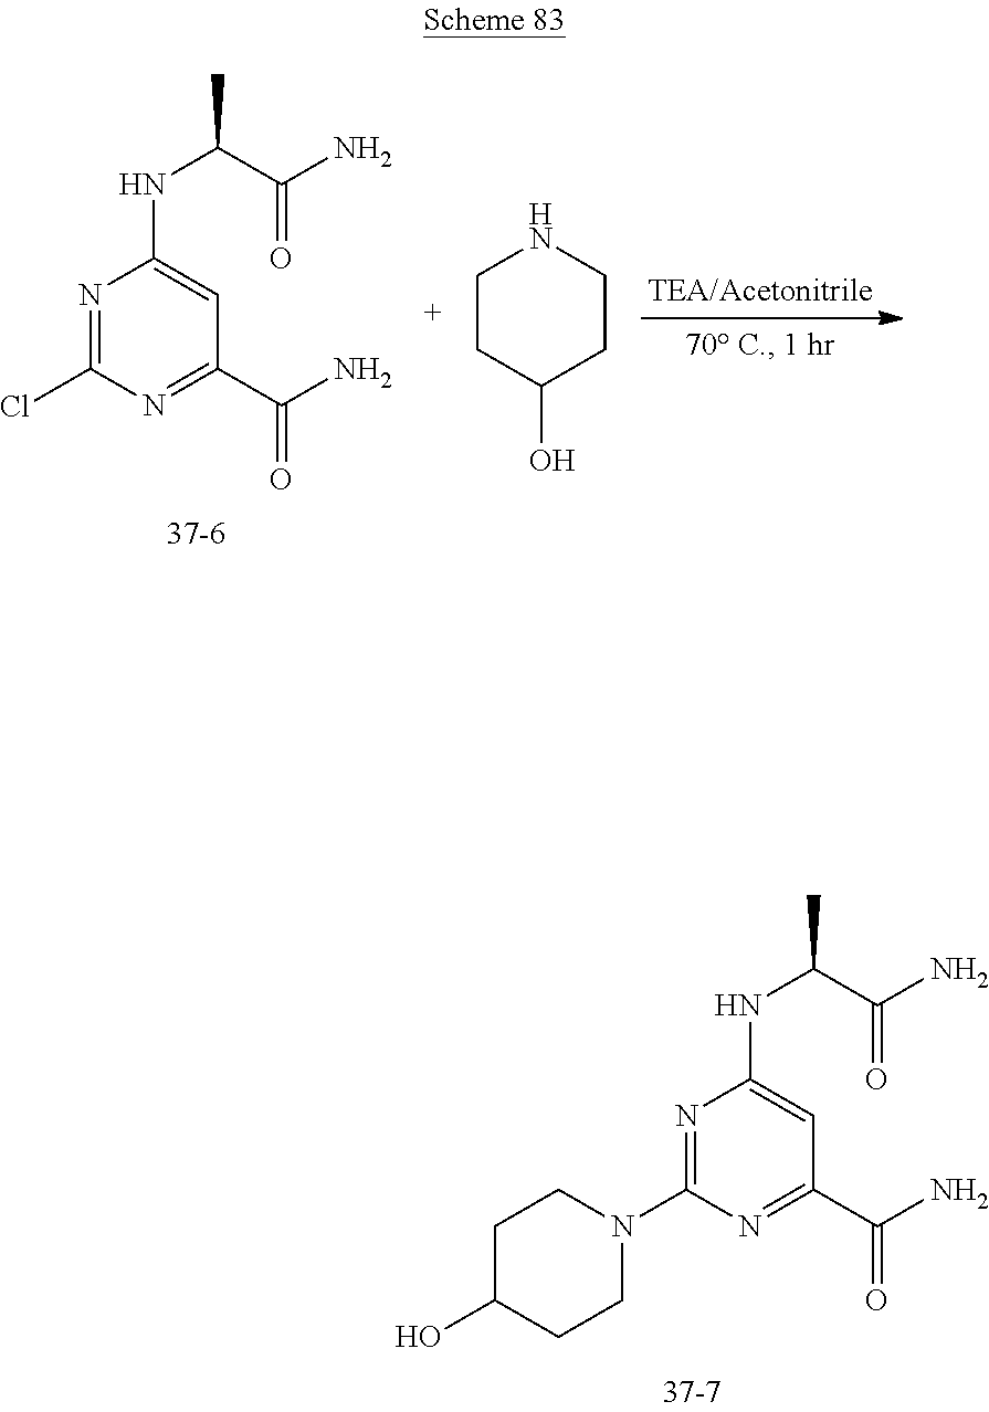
N1=C(N2CCC(O)CC2)N=C(C(N)=O)C=C1NC(C)C(N)=O.N1=C(Cl)N=C(C(N)=O)C=C1NC(C)C(N)=O.C1CC(O)CCN1
